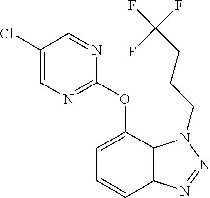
C1(Cl)=CN=C(OC2=CC=CC3=C2N(CCCC(F)(F)F)N=N3)N=C1
